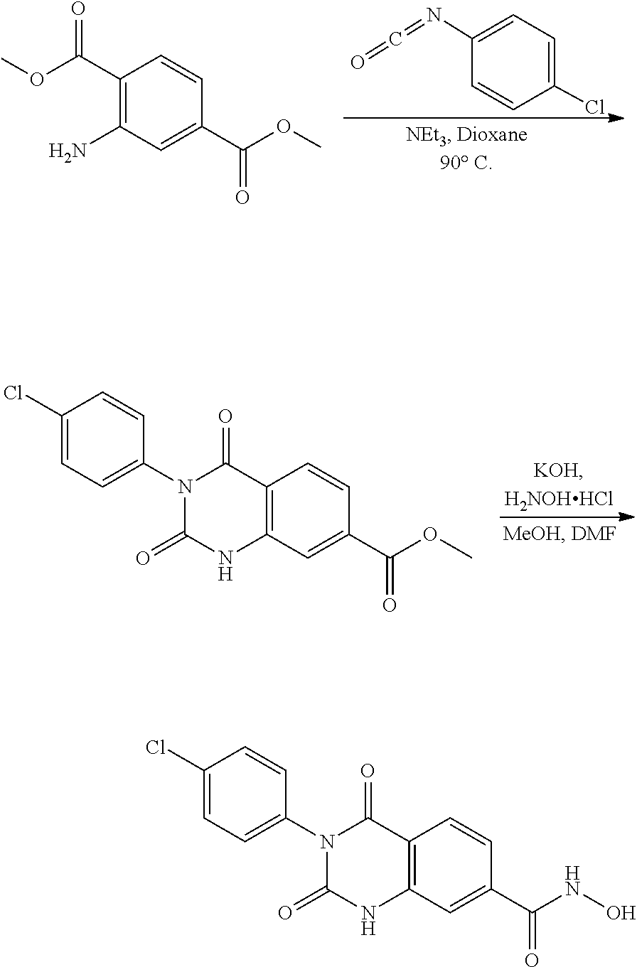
C1(Cl)=CC=C(N=C=O)C=C1.C1(C(OC)=O)=C(N)C=C(C(OC)=O)C=C1.C12=C(C=C(C(OC)=O)C=C1)NC(=O)N(C1=CC=C(Cl)C=C1)C2=O.C12=C(C=C(C(NO)=O)C=C1)NC(=O)N(C1=CC=C(Cl)C=C1)C2=O
